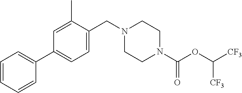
C1=CC=CC(C2=CC=C(CN3CCN(C(OC([CF3])[CF3])=O)CC3)C(C)=C2)=C1
